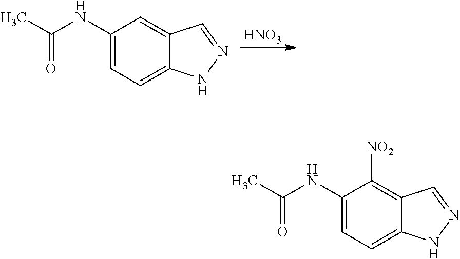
C1(NC(C)=O)=CC=C2C(=C1)C=NN2.[HNO3].C1(NC(C)=O)=CC=C2C(=C1[NO2])C=NN2
